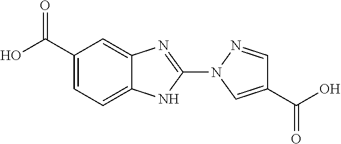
C1(C(O)=O)=CC=C2C(=C1)N=C(N1C=C(C(=O)O)C=N1)N2
